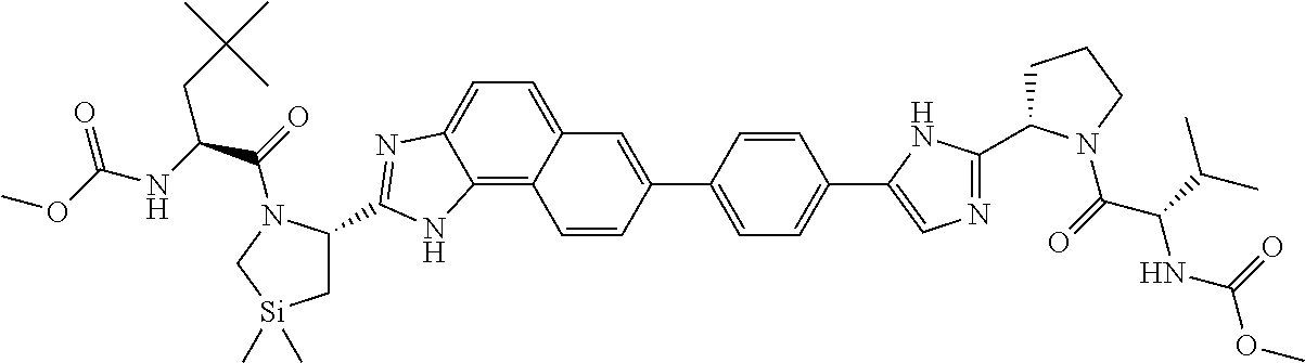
C1C(C2=NC=C(C3=CC=C(C4=CC5=CC=C6C(=C5C=C4)NC(C4C[Si](C)(C)CN4C(=O)C(NC(OC)=O)CC(C)(C)C)=N6)C=C3)N2)N(C(=O)C(C(C)C)NC(OC)=O)CC1
